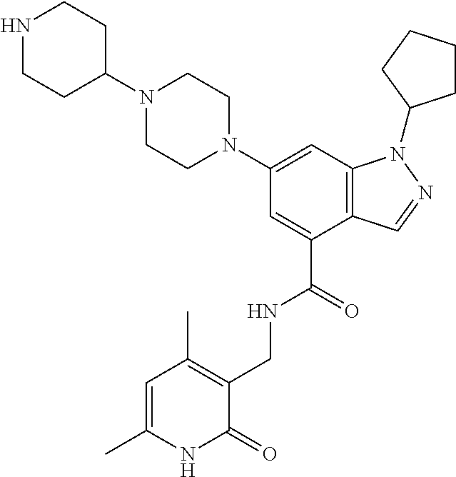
C12=C(C=C(N3CCN(C4CCNCC4)CC3)C=C1C(=O)NCC1=C(C)C=C(C)NC1=O)N(C1CCCC1)N=C2
